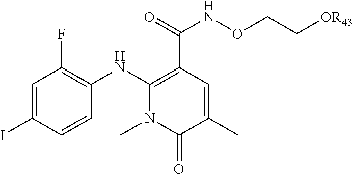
C1=C(I)C=CC(NC2=C(C(=O)NOCC[OR43])C=C(C)C(=O)N2C)=C1F
